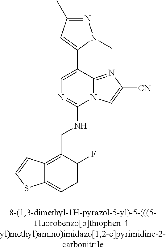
C12=CC=C(F)C(CNC3=NC=C(C4=CC(C)=NN4C)C4=NC([CN])=CN34)=C1C=CS2
